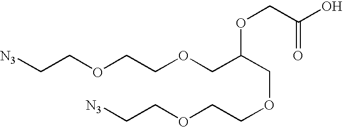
[N3]CCOCCOCC(COCCOCC[N3])OCC(O)=O
